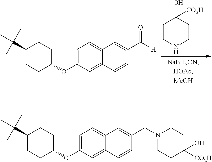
C1=C(OC2CCC(C(C)(C)C)CC2)C=C2C(=C1)C=C(C([H])=O)C=C2.C1CNCCC1(O)[CO2H].C1=C(OC2CCC(C(C)(C)C)CC2)C=C2C(=C1)C=C(CN1CCC([CO2H])(O)CC1)C=C2
